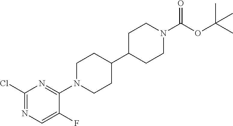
C1(Cl)=NC=C(F)C(N2CCC(C3CCN(C(OC(C)(C)C)=O)CC3)CC2)=N1
